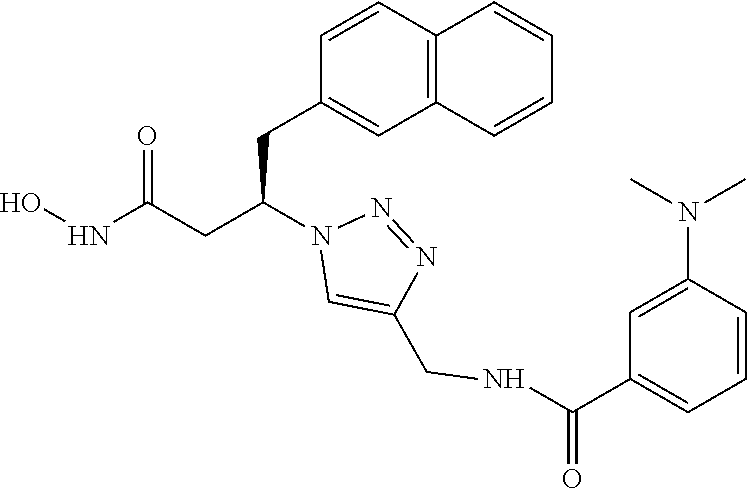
ONC(CC(N1C=C(CNC(C2=CC=CC(N(C)C)=C2)=O)N=N1)CC1=CC2=C(C=C1)C=CC=C2)=O
